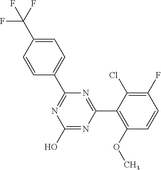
N1=C(C2=CC=C(C(F)(F)F)C=C2)N=C(C2=C(OC)C=CC(F)=C2Cl)N=C1O
